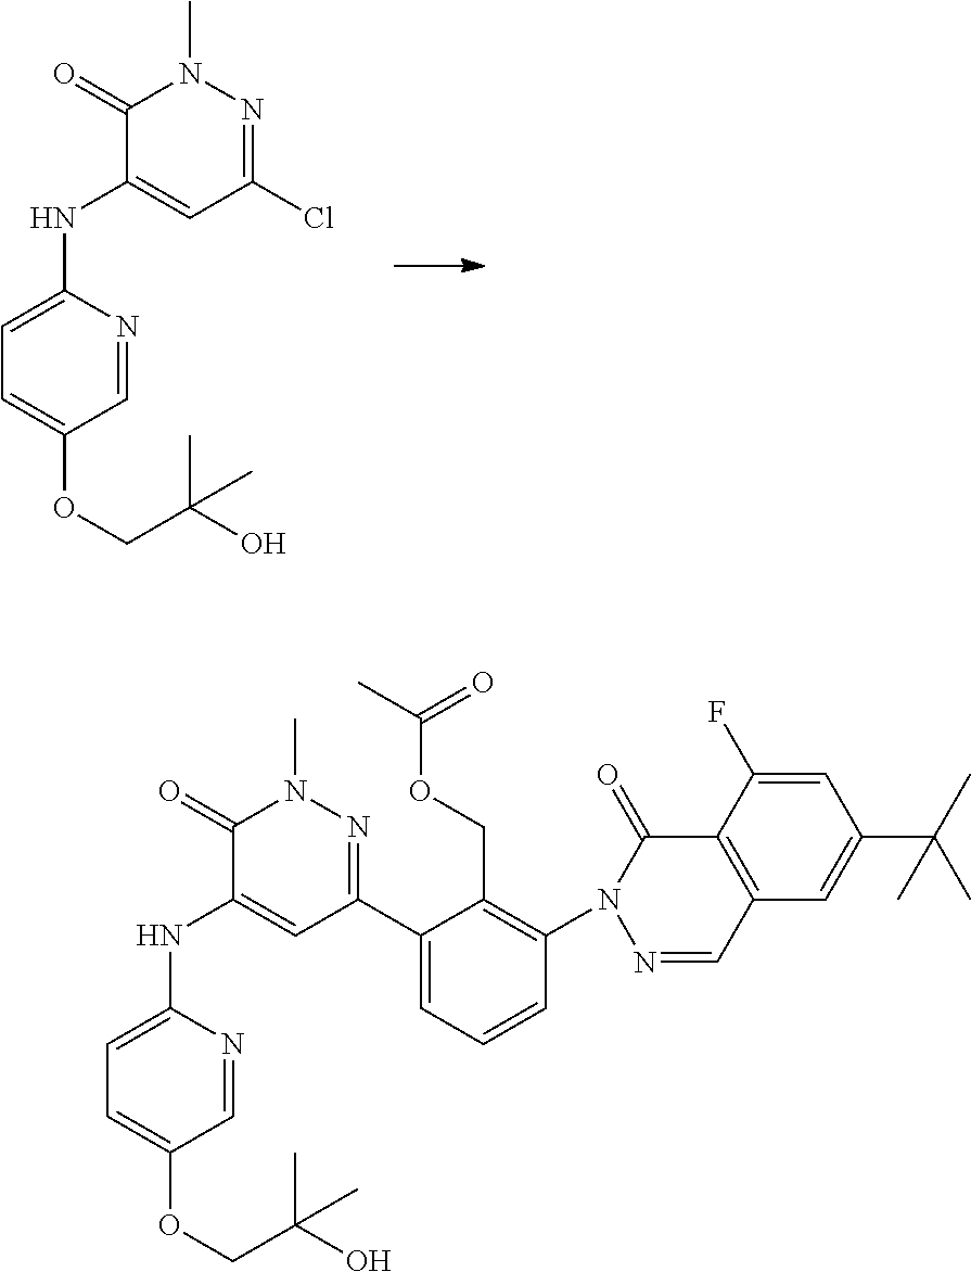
C1=NC(NC2=CC(Cl)=NN(C)C2=O)=CC=C1OCC(O)(C)C.C1(=O)C(NC2=CC=C(OCC(O)(C)C)C=N2)=CC(C2=CC=CC(N3N=CC4=C(C3=O)C(F)=CC(C(C)(C)C)=C4)=C2COC(C)=O)=NN1C
